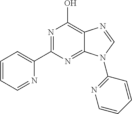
N1=C(C2=CC=CC=N2)N=C2C(=C1O)N=CN2C1=NC=CC=C1
